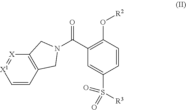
C1=CC(O[R2])=C(C(=O)N2CC3=C([X]=[X1]C=C3)C2)C=C1S([R3])(=O)=O
